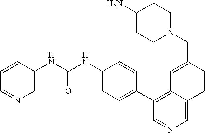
C1(C2=C3C(=CN=C2)C=CC(CN2CCC(N)CC2)=C3)=CC=C(NC(NC2=CN=CC=C2)=O)C=C1
